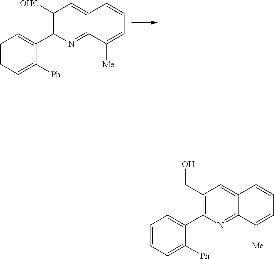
C1([OHC])=C(C2=CC=CC=C2[Ph])N=C2C(=C1)C=CC=C2[Me].C1(CO)=C(C2=CC=CC=C2[Ph])N=C2C(=C1)C=CC=C2[Me]
